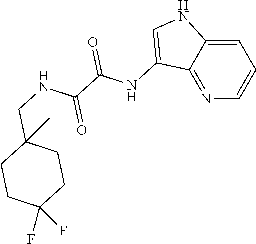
N1=C2C(=CC=C1)NC=C2NC(C(NCC1(C)CCC(F)(F)CC1)=O)=O
